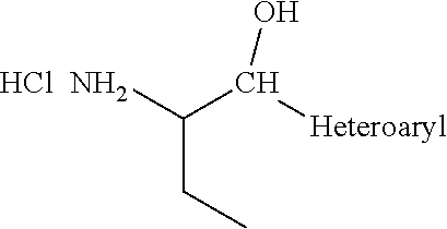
Cl.NC(CC)C(O)[Heteroaryl]
